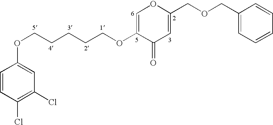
C1=CC(Cl)=C(Cl)C=C1OCCCCCOC1=COC(COCC2=CC=CC=C2)=CC1=O
